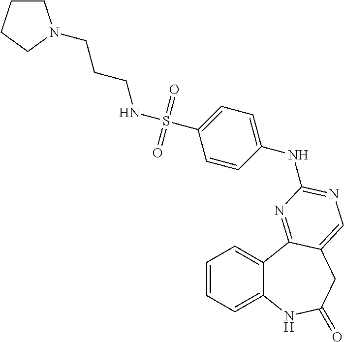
C1=CC=C2C(=C1)C1=NC(NC3=CC=C(S(NCCCN4CCCC4)(=O)=O)C=C3)=NC=C1CC(=O)N2
